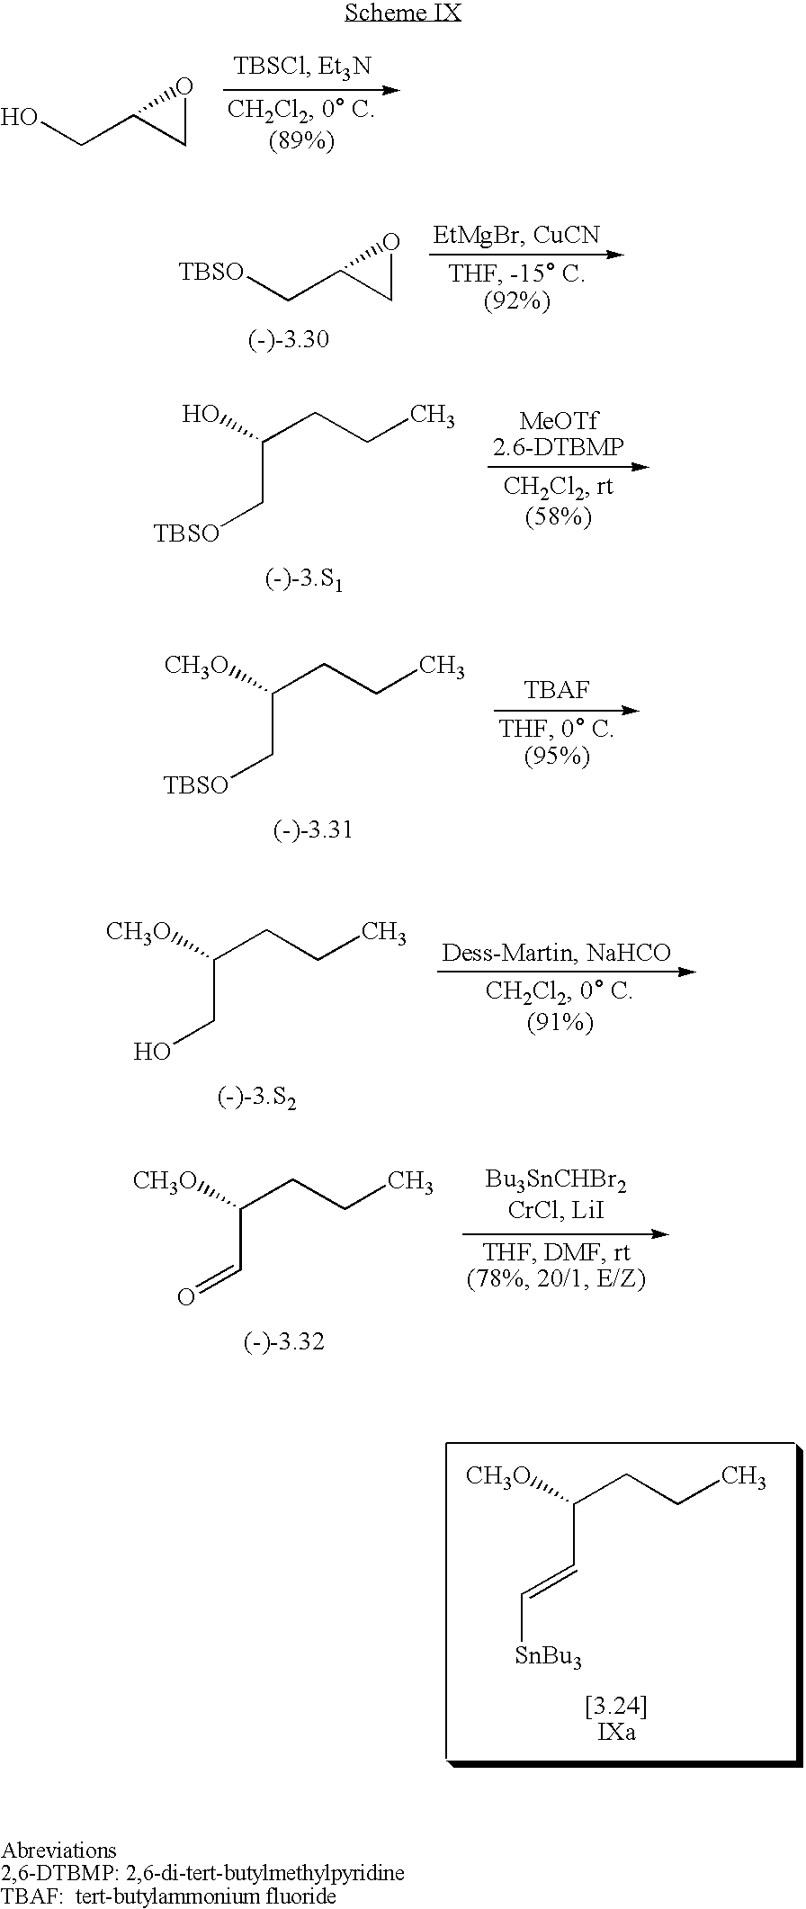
OCC1CO1.[TBSO]CC1CO1.[TBSO]CC(O)CCC.[TBSO]CC([CH3O])CCC.OCC([CH3O])CCC.O=CC([CH3O])CCC.C(=CC([CH3O])CCC)[SnBu3]
